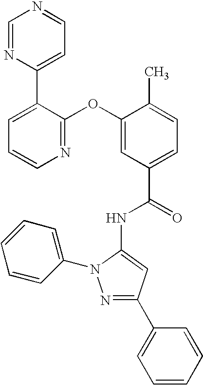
N1=C(OC2=CC(C(=O)NC3=CC(C4=CC=CC=C4)=NN3C3=CC=CC=C3)=CC=C2C)C(C2=CC=NC=N2)=CC=C1
